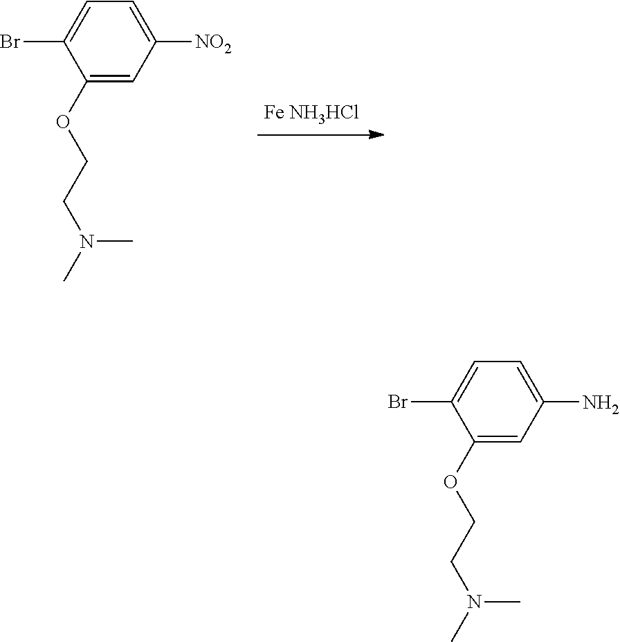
[Fe NH3HCl].C1([NO2])=CC=C(Br)C(OCCN(C)C)=C1.C1(N)=CC=C(Br)C(OCCN(C)C)=C1
